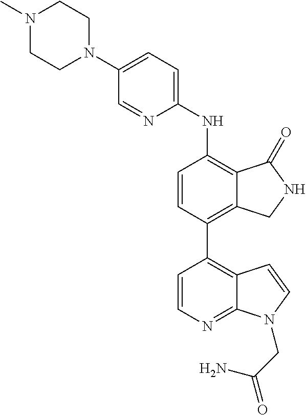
N1(C)CCN(C2=CC=C(NC3=C4C(=C(C5=C6C(=NC=C5)N(CC(=O)N)C=C6)C=C3)CNC4=O)N=C2)CC1
